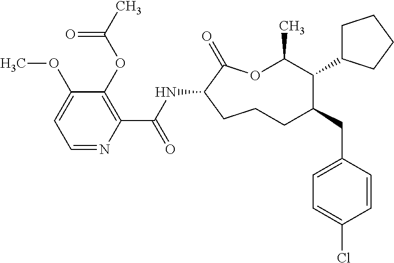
C1CC(NC(C2=C(OC(C)=O)C(OC)=CC=N2)=O)C(=O)OC(C)C(C2CCCC2)C(CC2=CC=C(Cl)C=C2)C1
